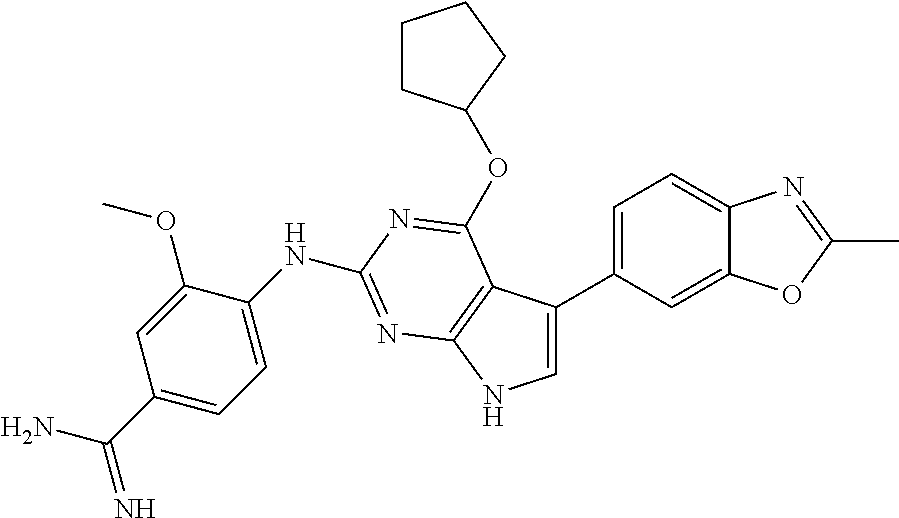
C1=C(C2=CC=C3C(=C2)OC(C)=N3)C2=C(N1)N=C(NC1=CC=C(C(N)=N)C=C1OC)N=C2OC1CCCC1
